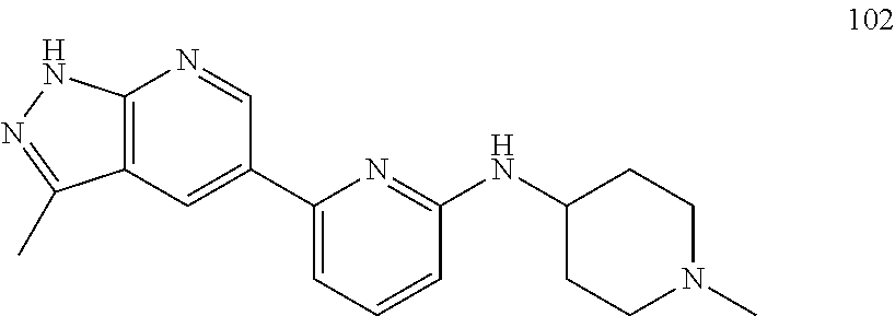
C12=C(C=C(C3=CC=CC(NC4CCN(C)CC4)=N3)C=N1)C(C)=NN2
